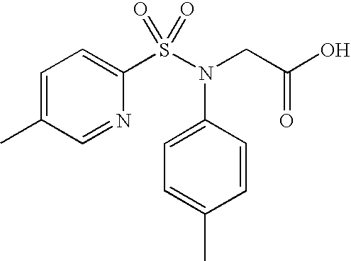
C1=C(C)C=NC(S(N(CC(O)=O)C2=CC=C(C)C=C2)(=O)=O)=C1
